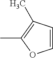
CC1=C(C)C=CO1
